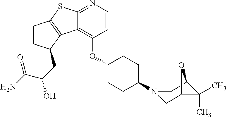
C1=CN=C2C(=C1OC1CCC(N3CC4C(C)(C)C(C3)O4)CC1)C1=C(S2)CCC1CC(O)C(N)=O
